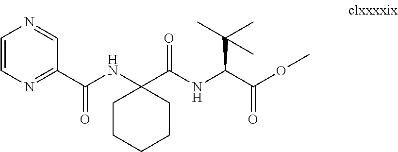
C1CCCCC1(NC(C1=NC=CN=C1)=O)C(NC(C(OC)=O)C(C)(C)C)=O
